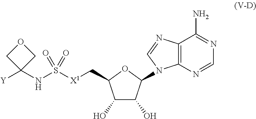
C12=C(N=CN=C1N)N(C1C(O)C(O)C(C[X1]S(NC3([Y])COC3)(=O)=O)O1)C=N2
